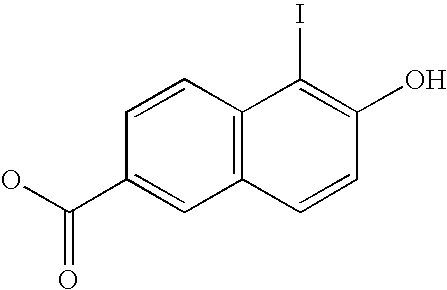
C12=C(C=C(C(O)=O)C=C1)C=CC(O)=C2I
